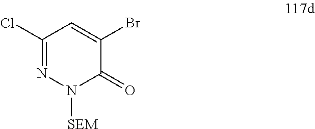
C1(Cl)=NN([SEM])C(=O)C(Br)=C1
